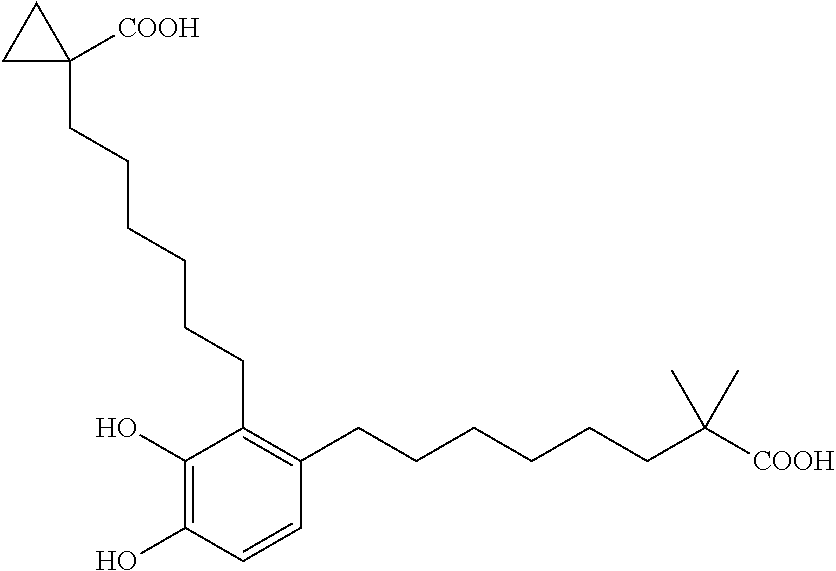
C1(O)=C(O)C=CC(CCCCCCC([COOH])(C)C)=C1CCCCCCC1([COOH])CC1
